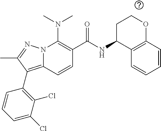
N12C(=C(C3=C(Cl)C(Cl)=CC=C3)C(C)=N1)C=CC(C(=O)NC1C3=C(OCC1)C=CC=C3)=C2N(C)C
